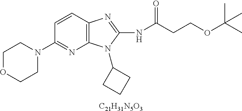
[C21H31N5O3].C1=CC2=C(N=C1N1CCOCC1)N(C1CCC1)C(NC(CCOC(C)(C)C)=O)=N2
